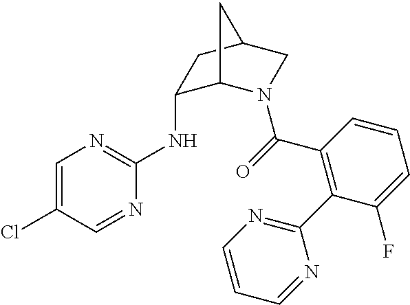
C1=C(Cl)C=NC(NC2C3N(C(=O)C4=C(C5=NC=CC=N5)C(F)=CC=C4)CC(C2)C3)=N1
